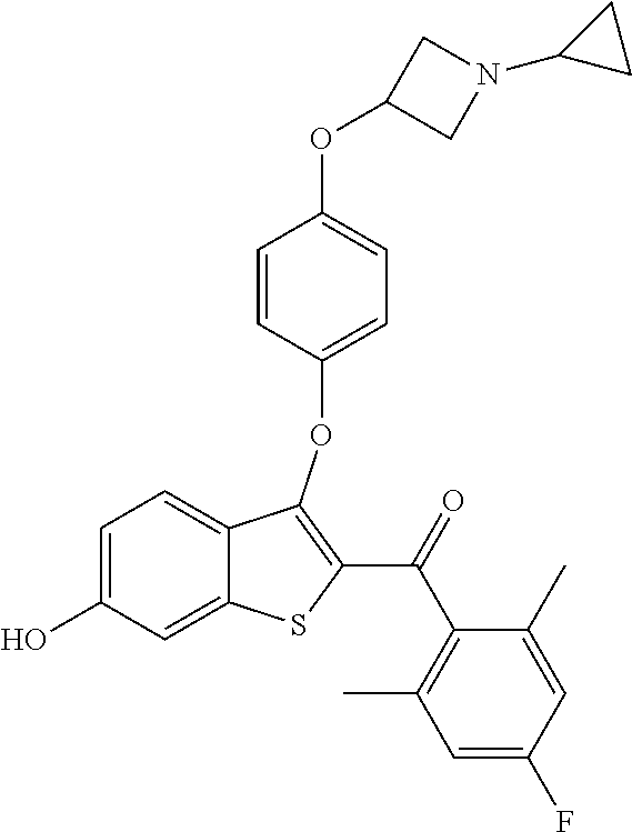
C1=C(O)C=C2C(=C1)C(OC1=CC=C(OC3CN(C4CC4)C3)C=C1)=C(C(=O)C1=C(C)C=C(F)C=C1C)S2
